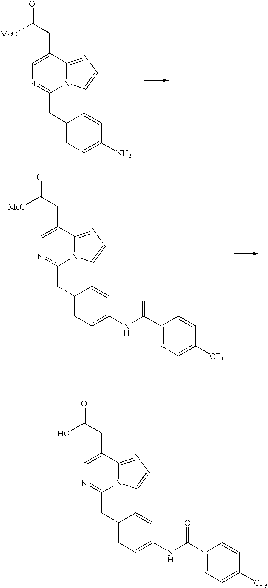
C1=C(CC([MeO])=O)C2=NC=CN2C(CC2=CC=C(N)C=C2)=N1.C1=C(CC([MeO])=O)C2=NC=CN2C(CC2=CC=C(NC(C3=CC=C([CF3])C=C3)=O)C=C2)=N1.C1=C(CC(O)=O)C2=NC=CN2C(CC2=CC=C(NC(C3=CC=C([CF3])C=C3)=O)C=C2)=N1
